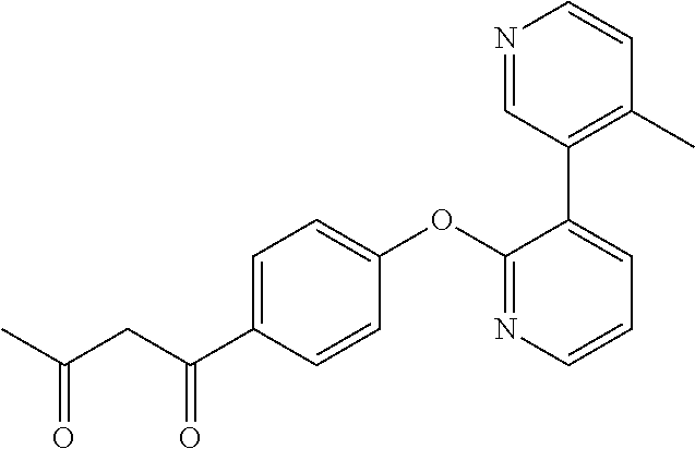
C1=C(C(CC(C)=O)=O)C=CC(OC2=NC=CC=C2C2=C(C)C=CN=C2)=C1
